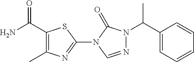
C1(C(N)=O)=C(C)N=C(N2C(=O)N(C(C3=CC=CC=C3)C)N=C2)S1
